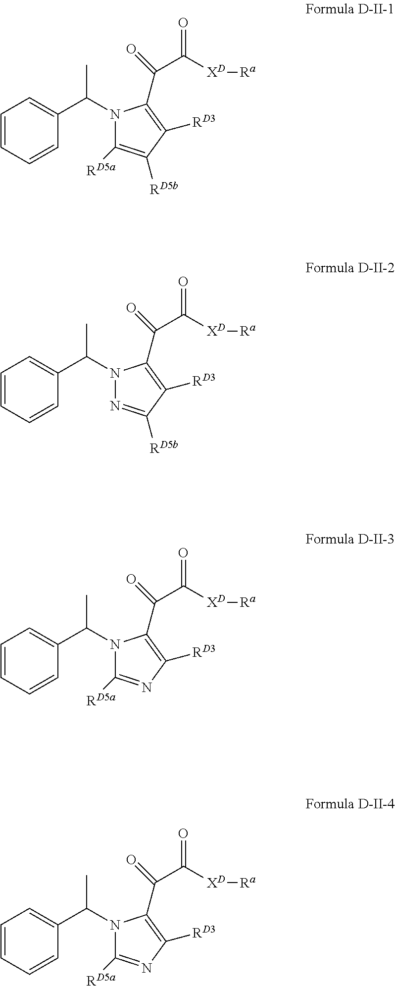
C1=CC=CC(C(C)N2C([RD5a])=C([RD5b])C([RD3])=C2C(=O)C([XD][Ra])=O)=C1.C1=CC=CC(C(C)N2N=C([RD5b])C([RD3])=C2C(=O)C([XD][Ra])=O)=C1.C1=CC=CC(C(C)N2C([RD5a])=NC([RD3])=C2C(=O)C([XD][Ra])=O)=C1.C1=CC=CC(C(C)N2C([RD5a])=NC([RD3])=C2C(=O)C([XD][Ra])=O)=C1
